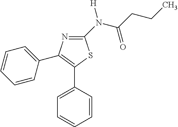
C1=CC(C2=C(C3=CC=CC=C3)N=C(N(C(CCC)=O)[H])S2)=CC=C1
